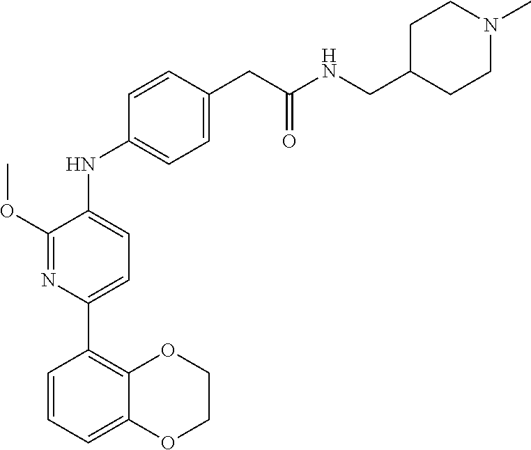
N(C1=CC=C(CC(NCC2CCN(C)CC2)=O)C=C1)C1=CC=C(C2=C3OCCOC3=CC=C2)N=C1OC
